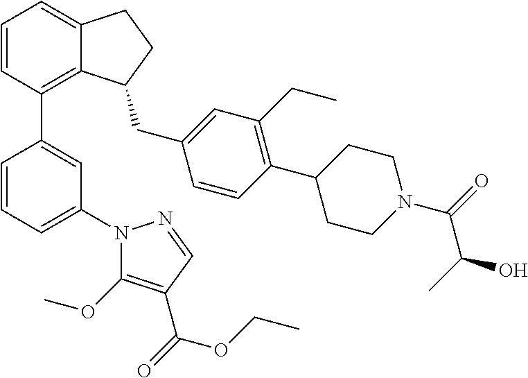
C1=CC(C2=CC(N3C(OC)=C(C(OCC)=O)C=N3)=CC=C2)=C2C(=C1)CCC2CC1=CC(CC)=C(C2CCN(C(=O)C(C)O)CC2)C=C1
